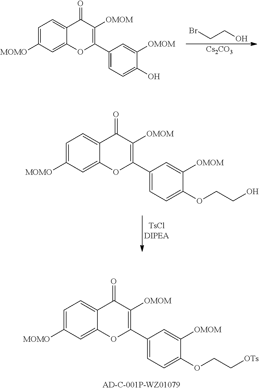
C1=C([MOMO])C=C2C(=C1)C(=O)C([OMOM])=C(C1=CC=C(OCC[OTs])C([OMOM])=C1)O2.BrCCO.[Cs2CO3].C1=C([MOMO])C=C2C(=C1)C(=O)C([OMOM])=C(C1=CC=C(O)C([OMOM])=C1)O2.C1=C([MOMO])C=C2C(=C1)C(=O)C([OMOM])=C(C1=CC=C(OCCO)C([OMOM])=C1)O2
